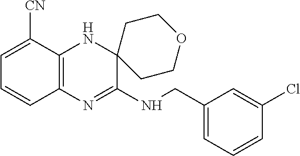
C1=C([CN])C2=C(C=C1)N=C(NCC1=CC=CC(Cl)=C1)C1(N2)CCOCC1
